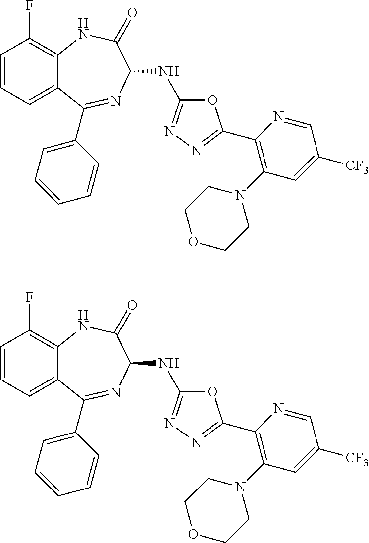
C1=CC=C2C(=C1F)NC(=O)C(NC1=NN=C(C3=C(N4CCOCC4)C=C([CF3])C=N3)O1)N=C2C1=CC=CC=C1.C1=CC=C2C(=C1F)NC(=O)C(NC1=NN=C(C3=C(N4CCOCC4)C=C([CF3])C=N3)O1)N=C2C1=CC=CC=C1
